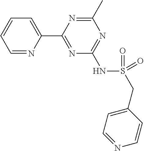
C1=NC(C2=NC(NS(=O)(CC3=CC=NC=C3)=O)=NC(C)=N2)=CC=C1
